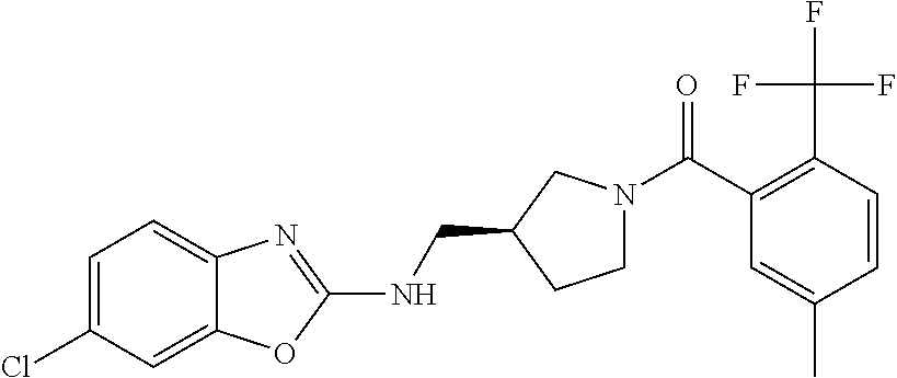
C1=C(Cl)C=C2C(=C1)N=C(NCC1CCN(C(C3=C(C(F)(F)F)C=CC(C)=C3)=O)C1)O2
